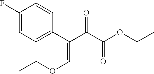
C1(F)=CC=C(C(=COCC)C(=O)C(=O)OCC)C=C1
